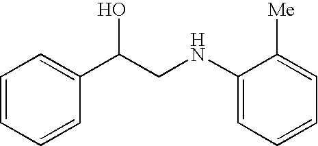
C1=CC=CC(C(CNC2=CC=CC=C2[Me])O)=C1
